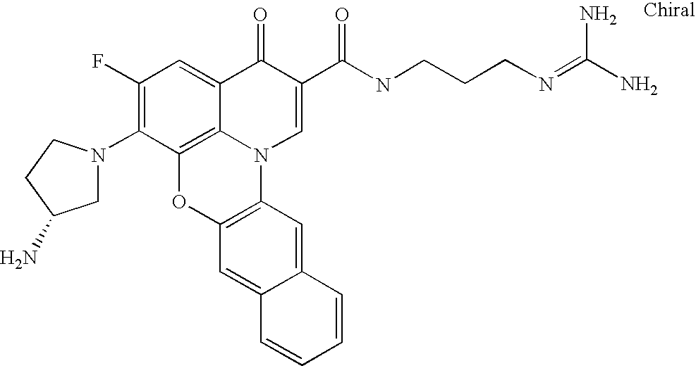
C1(F)=C(N2CC(N)CC2)C2=C3C(=C1)C(=O)C(C(=O)NCCCN=C(N)N)=CN3C1=C(O2)C=C2C(=C1)C=CC=C2
